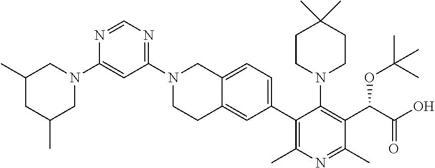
N1=CN=C(N2CCC3=CC(C4=C(C)N=C(C)C(C(OC(C)(C)C)C(=O)O)=C4N4CCC(C)(C)CC4)=CC=C3C2)C=C1N1CC(C)CC(C)C1
